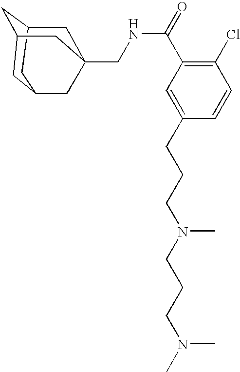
C1C2CC3CC(CC1(CNC(C1=C(Cl)C=CC(CCCN(CCCN(C)C)C)=C1)=O)C3)C2
